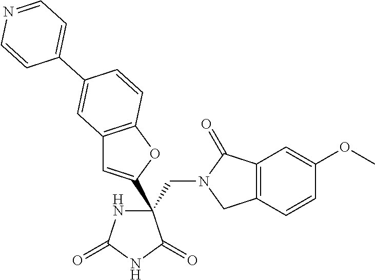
C(C1(C2=CC3=C(O2)C=CC(C2=CC=NC=C2)=C3)NC(=O)NC1=O)N1CC2=C(C1=O)C=C(OC)C=C2
